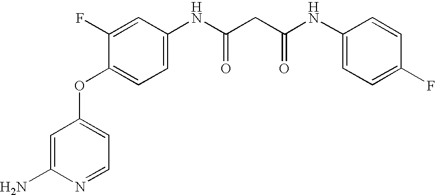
C1=C(N)N=CC=C1OC1=CC=C(NC(CC(NC2=CC=C(F)C=C2)=O)=O)C=C1F
